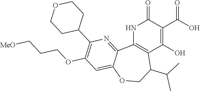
C12=C(NC(=O)C(C(O)=O)=C1O)C1=NC(C3CCOCC3)=C(OCCC[MeO])C=C1OCC2C(C)C
